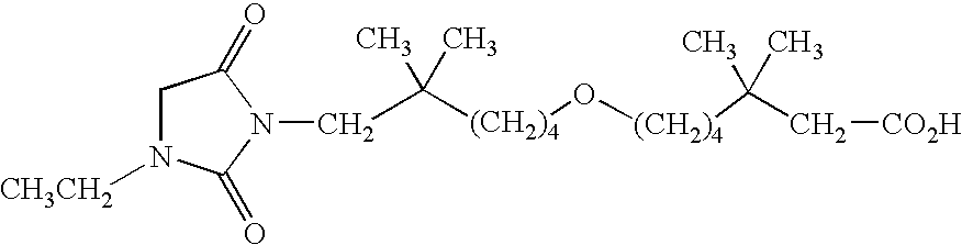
C([(CH2)4]O[(CH2)4]C(C[CO2H])(C)C)(C)(C)CN1C(=O)CN([CH3CH2])C1=O
